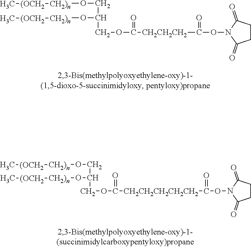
C1CC(=O)N(OC([CH2CH2CH2]C(OCC(CO[CH2)n][(OCH2]C)O[CH2)n][(OCH2]C)=O)=O)C1=O.C(OCC(CO[CH2)n][(OCH2]C)O[CH2)n][(OCH2]C)(=O)[CH2CH2CH2CH2CH2]C(ON1C(=O)CCC1=O)=O
